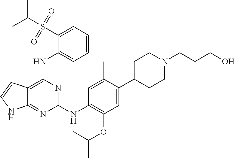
C1(NC2=C(OC(C)C)C=C(C3CCN(CCCO)CC3)C(C)=C2)=NC(NC2=CC=CC=C2S(C(C)C)(=O)=O)=C2C(=N1)NC=C2
